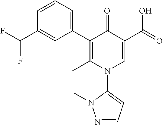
C1(C2=CC=CC(C(F)F)=C2)=C(C)N(C2=CC=NN2C)C=C(C(=O)O)C1=O
